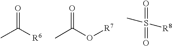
O=C(C)[R6].O=C(C)O[R7].O=S(C)([R8])=O
